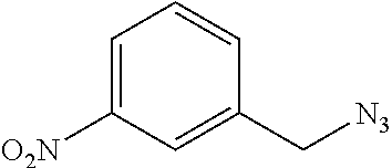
C1=C([O2N])C=C(C[N3])C=C1
